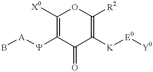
[A]([Y]C1=C([X0])OC([R2])=C([K][E0][Y0])C1=O)B
